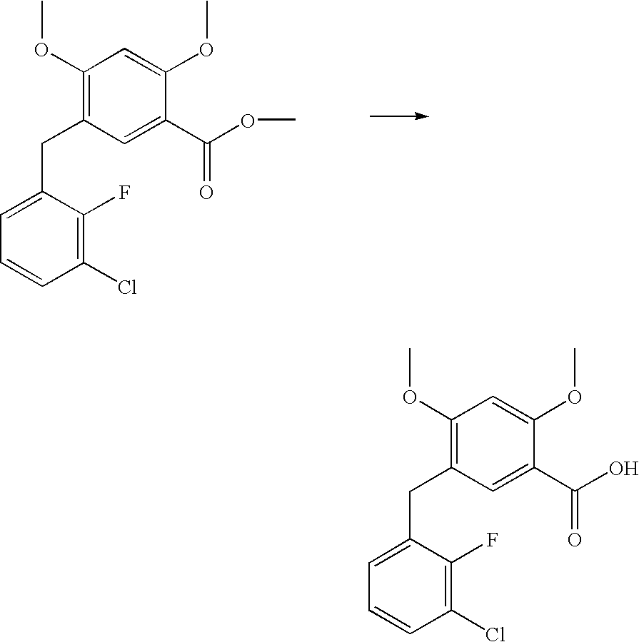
C1(OC)=C(CC2=CC=CC(Cl)=C2F)C=C(C(=O)OC)C(OC)=C1.C1(OC)=C(CC2=CC=CC(Cl)=C2F)C=C(C(=O)O)C(OC)=C1
